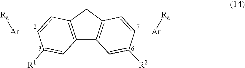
C12=C(CC3=C1C=C([R2])C([Ar][Ra])=C3)C=C([Ar][Ra])C([R1])=C2
